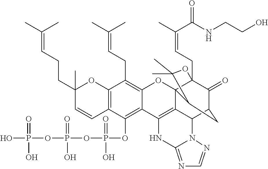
C12=C(C(OP(OP(OP(O)(=O)O)(=O)O)(=O)O)=C3C(=C1CC=C(C)C)OC14C5(CC=C(C)C(NCCO)=O)C(=O)C(CC1C(C)(C)O5)C1C4=C3NC3=NC=NN13)C=CC(CCC=C(C)C)(C)O2
